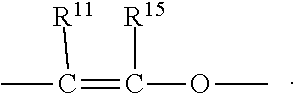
CC(=C([R15])OC)[R11]
